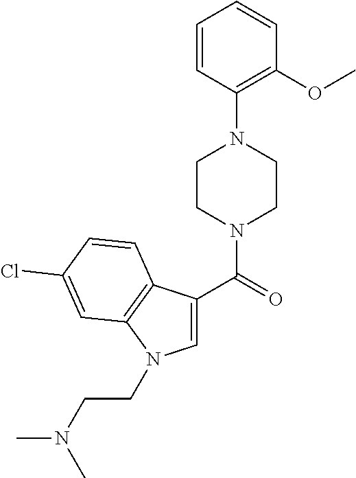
C1=CC(N2CCN(C(C3=CN(CCN(C)C)C4=C3C=CC(Cl)=C4)=O)CC2)=C(OC)C=C1
